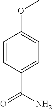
C1=CC(C(N)=O)=CC=C1OC
